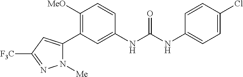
C1([MeO])=C(C2=CC([F3C])=NN2[Me])C=C(NC(NC2=CC=C(Cl)C=C2)=O)C=C1
